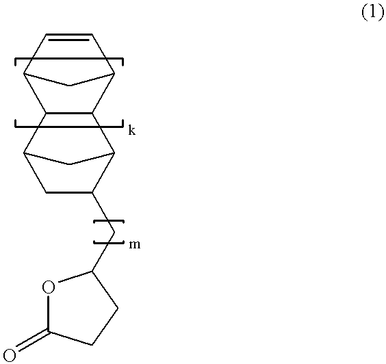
C12C(C3C=CC1C3)C1C(CC3OC(=O)CC3)CC2C1
